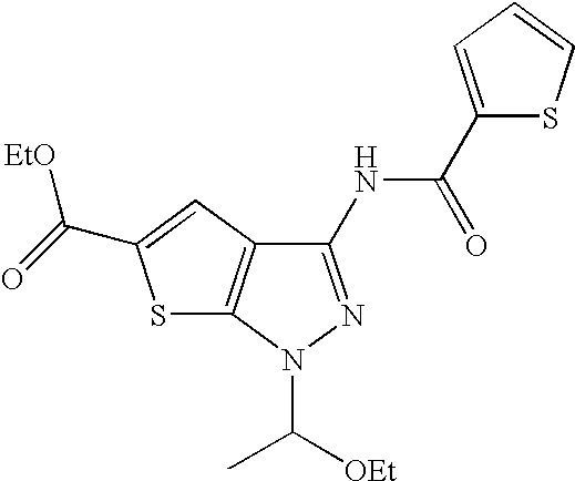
N1(C([OEt])C)N=C(NC(C2=CC=CS2)=O)C2=C1SC(C(=O)[EtO])=C2
